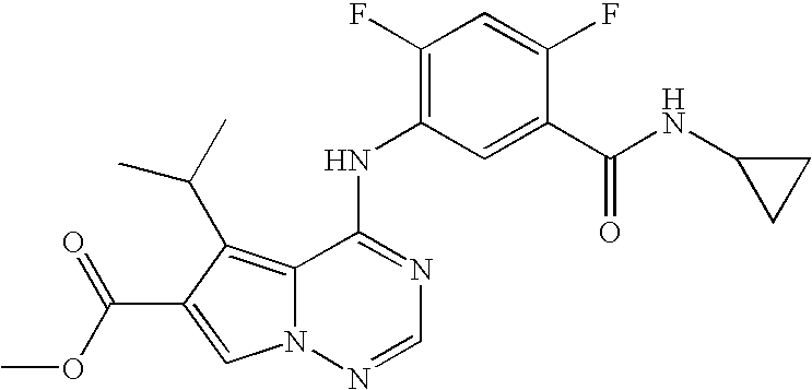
N12N=CN=C(NC3=C(F)C=C(F)C(C(=O)NC4CC4)=C3)C1=C(C(C)C)C(C(=O)OC)=C2
